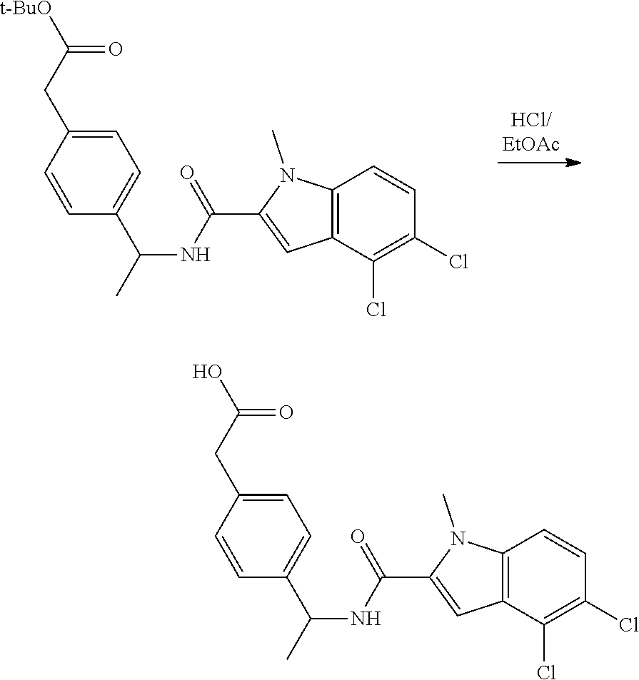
C1=C(CC([t-BuO])=O)C=CC(C(C)NC(C2=CC3=C(N2C)C=CC(Cl)=C3Cl)=O)=C1.C1=C(CC(O)=O)C=CC(C(C)NC(C2=CC3=C(N2C)C=CC(Cl)=C3Cl)=O)=C1
